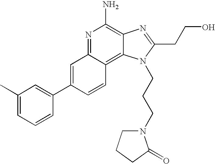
C1(C)=CC=CC(C2=CC3=NC(N)=C4C(=C3C=C2)N(CCCN2CCCC2=O)C(CCO)=N4)=C1
